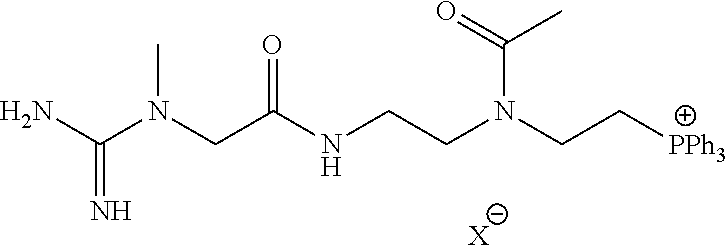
[X].CN(CC(NCCN(CC[PPh3])C(=O)C)=O)C(N)=N
